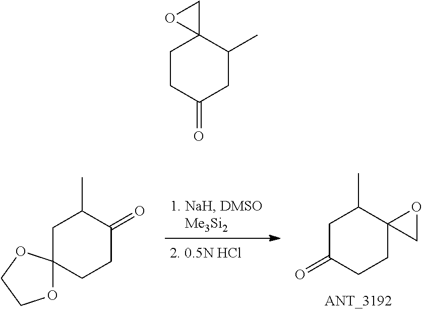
C1C(=O)CCC2(C1C)CO2.O1C2(OCC1)CCC(=O)C(C)C2.C1CC(=O)CC(C)C12CO2
